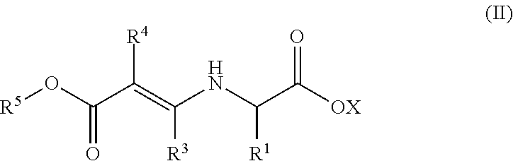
O(C(C(=C(NC(C([OX])=O)[R1])[R3])[R4])=O)[R5]
